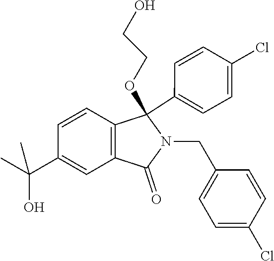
C1=CC2=C(C=C1C(C)(O)C)C(=O)N(CC1=CC=C(Cl)C=C1)C2(OCCO)C1=CC=C(Cl)C=C1
